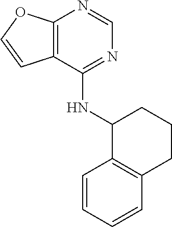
C12=C(C(NC3C4=C(CCC3)C=CC=C4)=NC=N1)C=CO2
